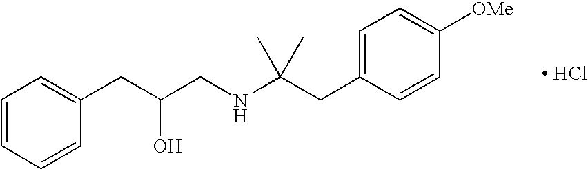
[ HCl].C1(CC(CNC(CC2=CC=C([OMe])C=C2)(C)C)O)=CC=CC=C1
